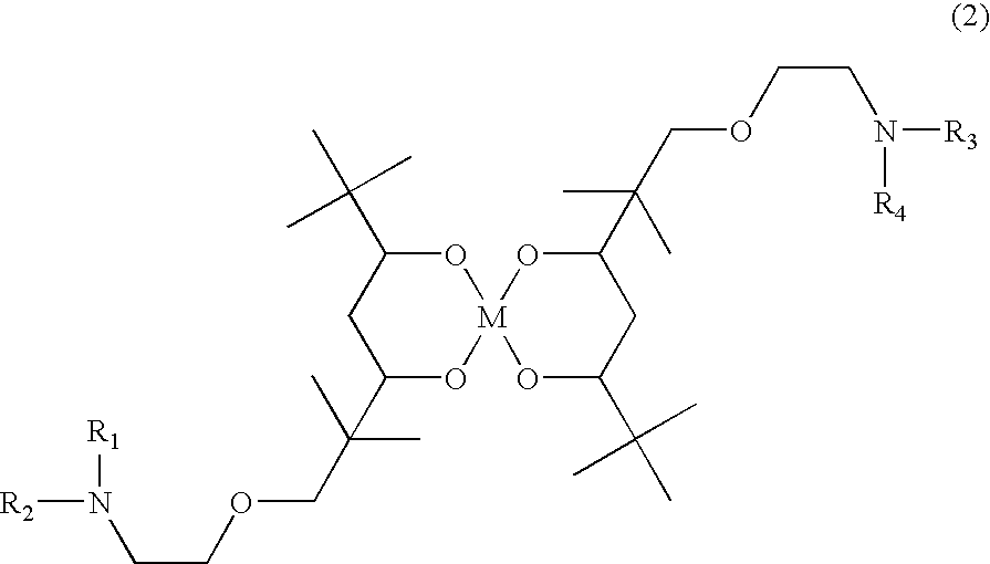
[R3]N(CCOCC(C)(C)C1O[M]2(OC(C(C)(C)C)C1)OC(C(C)(C)C)CC(C(COCCN([R2])[R1])(C)C)O2)[R4]
